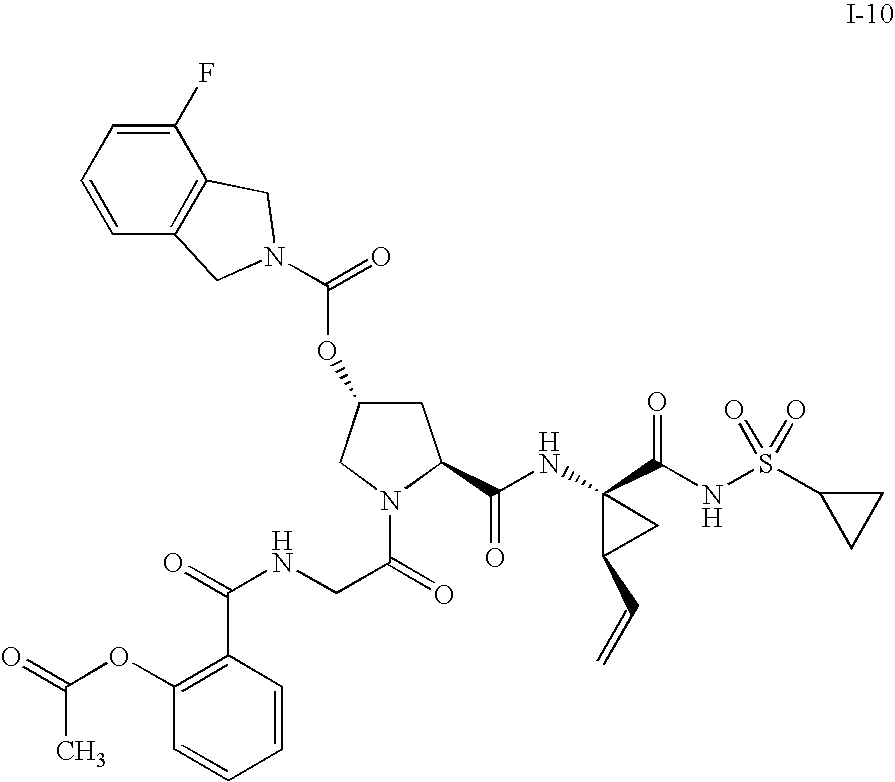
C1C(OC(=O)N2CC3=C(C(F)=CC=C3)C2)CN(C(=O)CNC(=O)C2=C(OC(=O)C)C=CC=C2)C1C(NC1(C(NS(C2CC2)(=O)=O)=O)C(C=C)C1)=O
